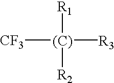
[CF3][(C)]([R1])([R2])[R3]
